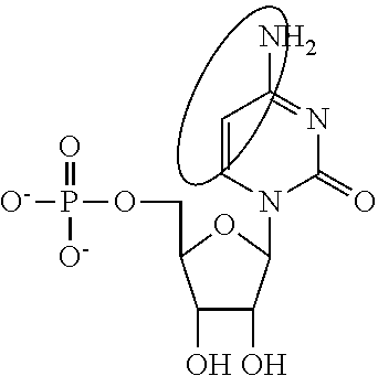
O(CC1C(O)C(O)C(N2C(=O)N=C(N)C=C2)O1)P([O-])(=O)[O-]
